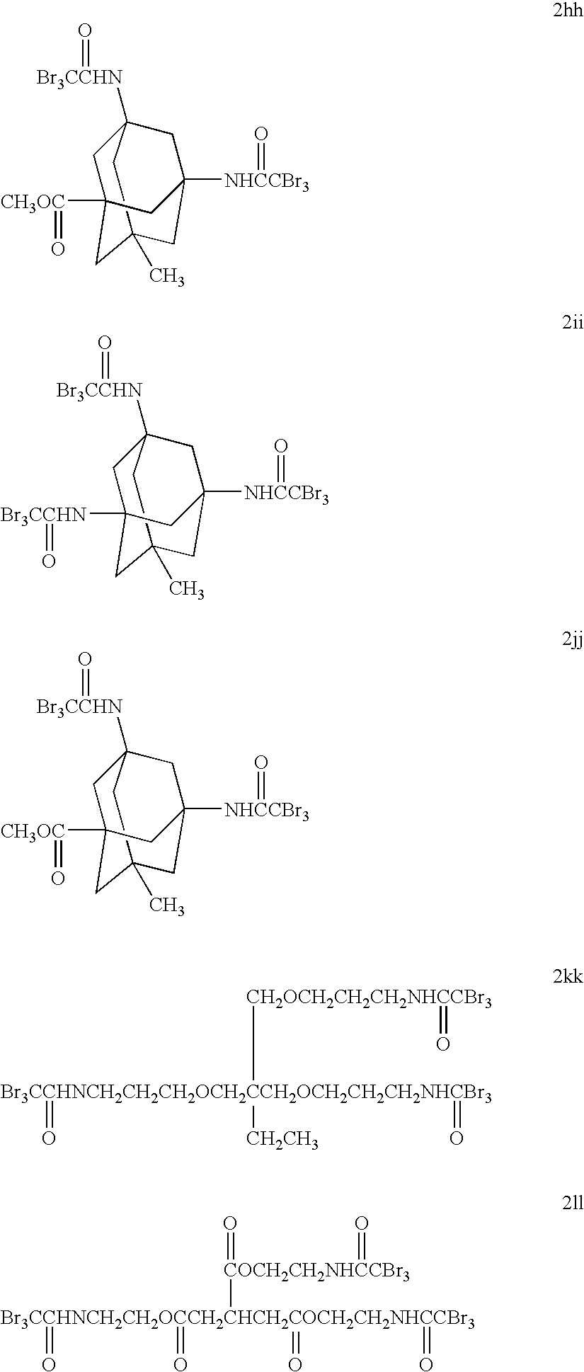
C12(C)CC3([Br3CCHN]=O)CC([CH3OC]=O)(C1)CC([NHCCBr3]=O)(C3)C2.C12(C)CC3([Br3CCHN]=O)CC([Br3CCHN]=O)(C1)CC([NHCCBr3]=O)(C3)C2.C12(C)CC3([Br3CCHN]=O)CC([CH3OC]=O)(C1)CC([NHCCBr3]=O)(C3)C2.[Br3CCHNCH2CH2CH2OCH2CCH2OCH2CH2CH2NHCBr3]([CH2CH3])([CH2OCH2CH2CH2NHCCBr3]=O)(=O)=O.[Br3CCHNCH2CH2OCCH2CHCH2COCH2CH2NHCCBr3](=O)(=O)(=O)(=O)[COCH2CH2NHCCBr3](=O)=O
